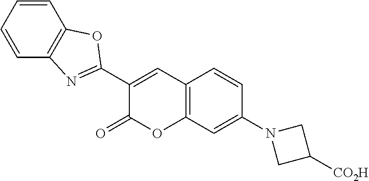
C1=CC=CC2=C1N=C(C1=CC3=C(OC1=O)C=C(N1CC([CO2H])C1)C=C3)O2
